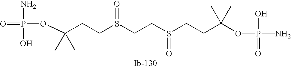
O(C(C)(C)CCS(=O)CCS(=O)CCC(OP(N)(O)=O)(C)C)P(=O)(N)O
